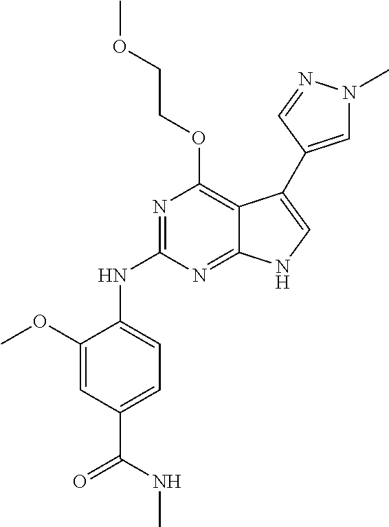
N1=C(NC2=CC=C(C(=O)NC)C=C2OC)N=C2C(=C1OCCOC)C(C1=CN(C)N=C1)=CN2
